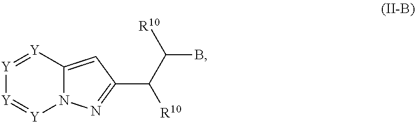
[Y]1=[Y]C2=CC(C(C([R10])B)[R10])=NN2[Y]=[Y]1
